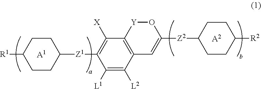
[A1].C1CC([R1])CCC1[Z1]C1=C([X])C2=C(C([L2])=C1[L1])C=C([Z2]C1CCC([R2])CC1)O[Y]2.[A2]
